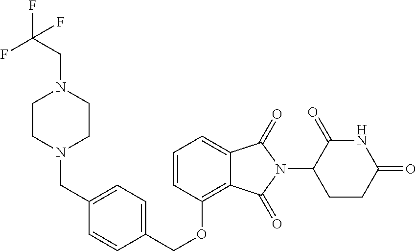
C(OC1=C2C(=CC=C1)C(=O)N(C1C(=O)NC(=O)CC1)C2=O)C1=CC=C(CN2CCN(CC(F)(F)F)CC2)C=C1
